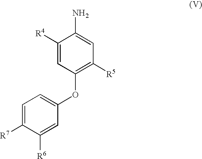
C1=C([R7])C([R6])=CC(OC2=C([R5])C=C(N)C([R4])=C2)=C1
